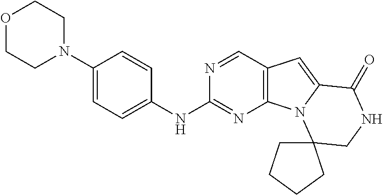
O1CCN(C2=CC=C(NC3=NC4=C(C=N3)C=C3N4C4(CNC3=O)CCCC4)C=C2)CC1
